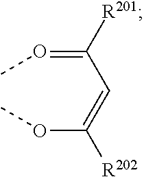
O(C(=CC(=OC)[R201])[R202])C
